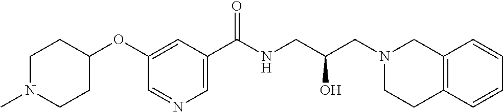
C1(C(NCC(CN2CC3=C(CC2)C=CC=C3)O)=O)=CN=CC(OC2CCN(C)CC2)=C1
